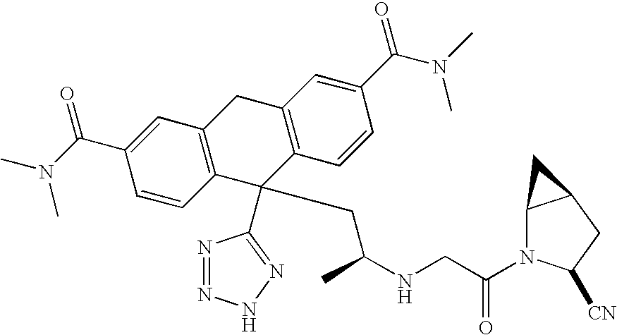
N1=NNN=C1C1(CC(NCC(=O)N2C3C(CC2[CN])C3)C)C2=C(CC3=C1C=CC(C(N(C)C)=O)=C3)C=C(C(N(C)C)=O)C=C2
